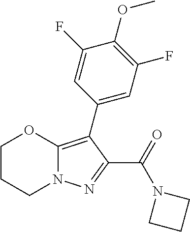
C1CCN2C(=C(C3=CC(F)=C(OC)C(F)=C3)C(C(=O)N3CCC3)=N2)O1
